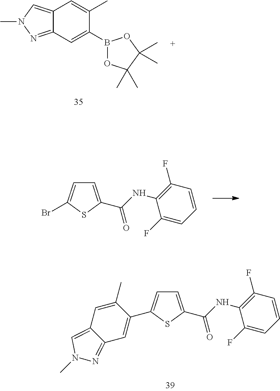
C12=CN(C)N=C1C=C(B1OC(C)(C)C(C)(C)O1)C(C)=C2.C1=C(C(NC2=C(F)C=CC=C2F)=O)SC(Br)=C1.C1=C(C(NC2=C(F)C=CC=C2F)=O)SC(C2=CC3=NN(C)C=C3C=C2C)=C1
